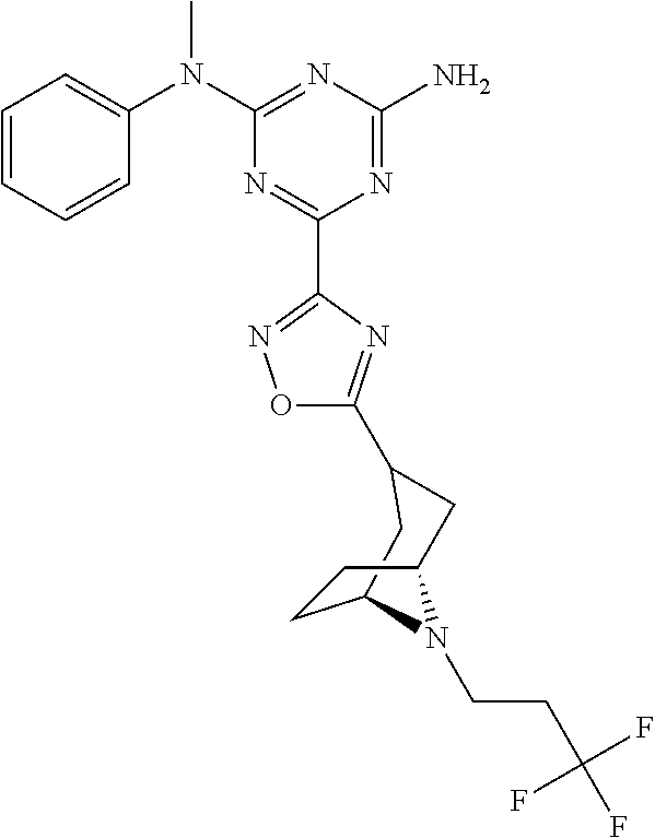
C1=CC=CC(N(C2=NC(N)=NC(C3=NOC(C4CC5CCC(C4)N5CCC(F)(F)F)=N3)=N2)C)=C1
